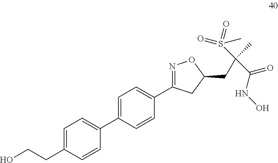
C1(C2=NOC(CC(C(NO)=O)(C)S(=O)(=O)C)C2)=CC=C(C2=CC=C(CCO)C=C2)C=C1
